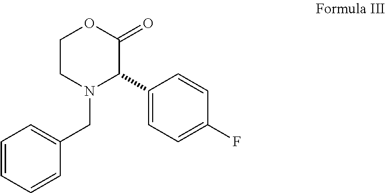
C1(CN2C(C3=CC=C(F)C=C3)C(=O)OCC2)=CC=CC=C1
